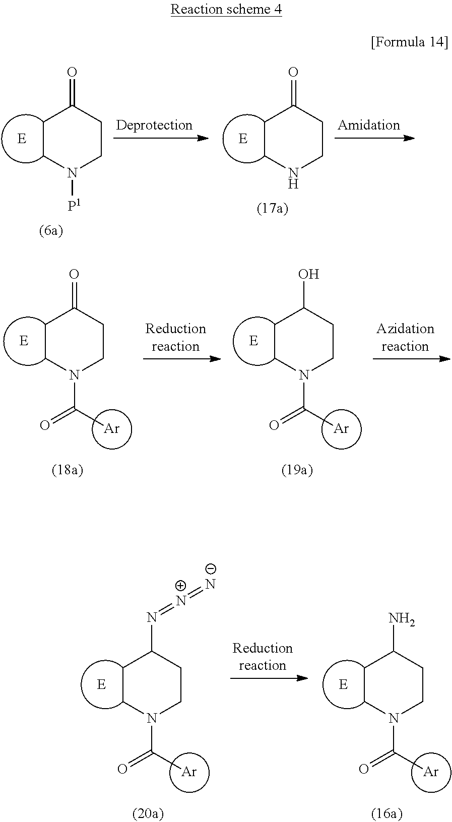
C1CN(C(C)=O)CCC1=O.[Ar].C1CN(C(C)=O)CCC1O.[Ar].[Ar].C1CN(C(C)=O)CCC1N=[N+]=[N-].[Ar].C1CN(C(C)=O)CCC1N.C1CN([P1])CCC1=O.C1CNCCC1=O
